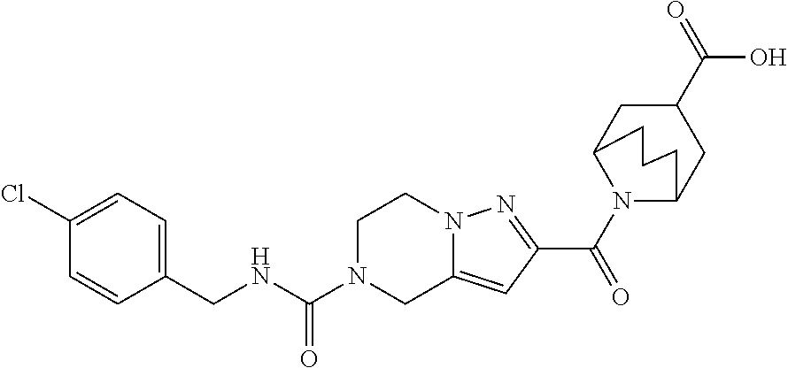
C1N(C(NCC2=CC=C(Cl)C=C2)=O)CC2=CC(C(=O)N3C4CC(C(O)=O)CC3CCC4)=NN2C1
